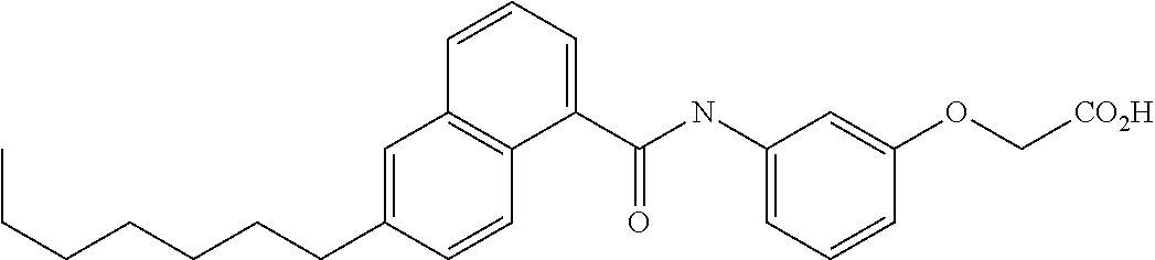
C1=C(CCCCCCC)C=CC2=C1C=CC=C2C(NC1=CC=CC(OC[CO2H])=C1)=O
